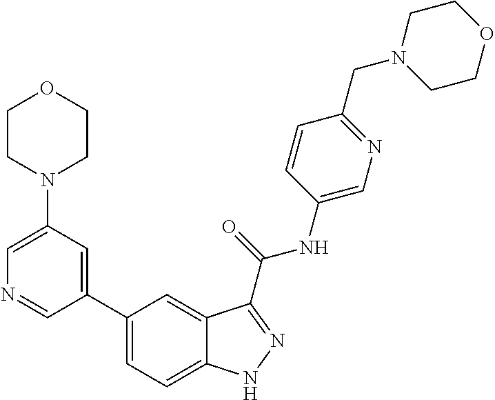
C1(N2CCOCC2)=CN=CC(C2=CC=C3C(=C2)C(C(NC2=CN=C(CN4CCOCC4)C=C2)=O)=NN3)=C1
